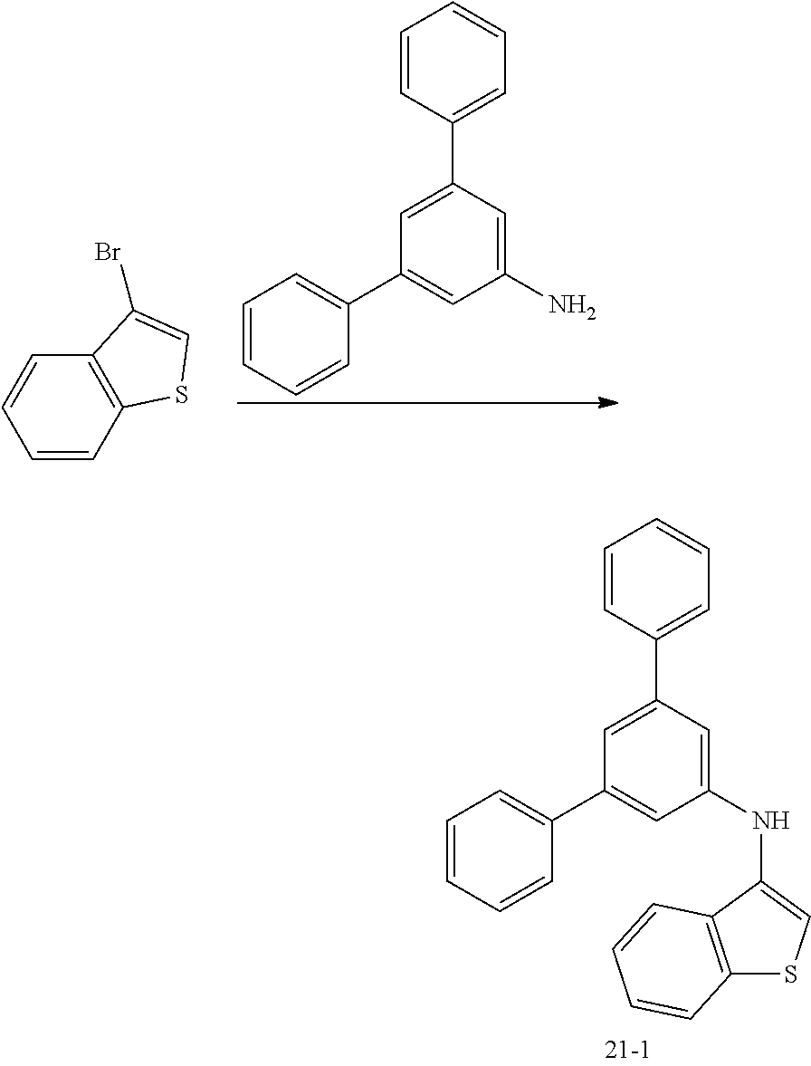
C1=CC2=C(C=C1)C(Br)=CS2.C1=CC=CC(C2=CC(N)=CC(C3=CC=CC=C3)=C2)=C1.C1=CC=CC(C2=CC(NC3=CSC4=C3C=CC=C4)=CC(C3=CC=CC=C3)=C2)=C1
